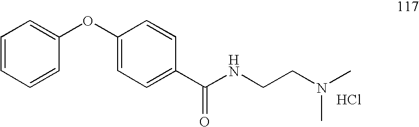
C1=CC=CC(OC2=CC=C(C(NCCN(C)C)=O)C=C2)=C1.Cl
